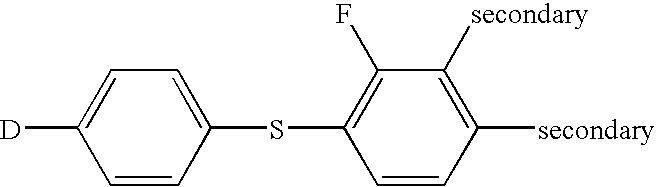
C1=CC(SC2=C(F)C([secondary])=C([secondary])C=C2)=CC=C1[D]
